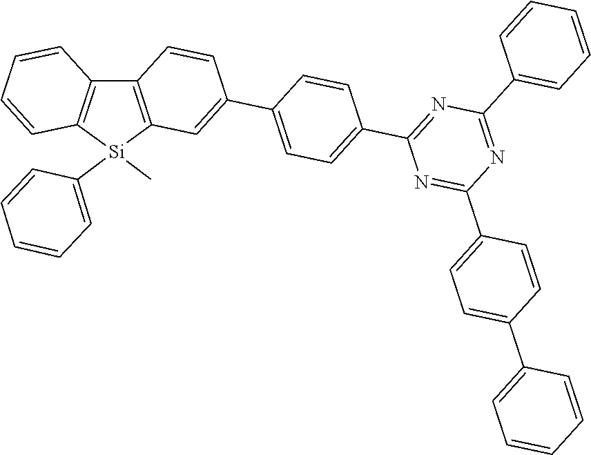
C12=C([Si](C3=CC=CC=C3)(C)C3=C1C=CC(C1=CC=C(C4=NC(C5=CC=CC=C5)=NC(C5=CC=C(C6=CC=CC=C6)C=C5)=N4)C=C1)=C3)C=CC=C2
